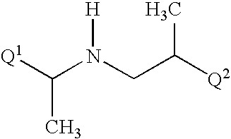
C([Q2])(CN(C([Q1])C)[H])C
